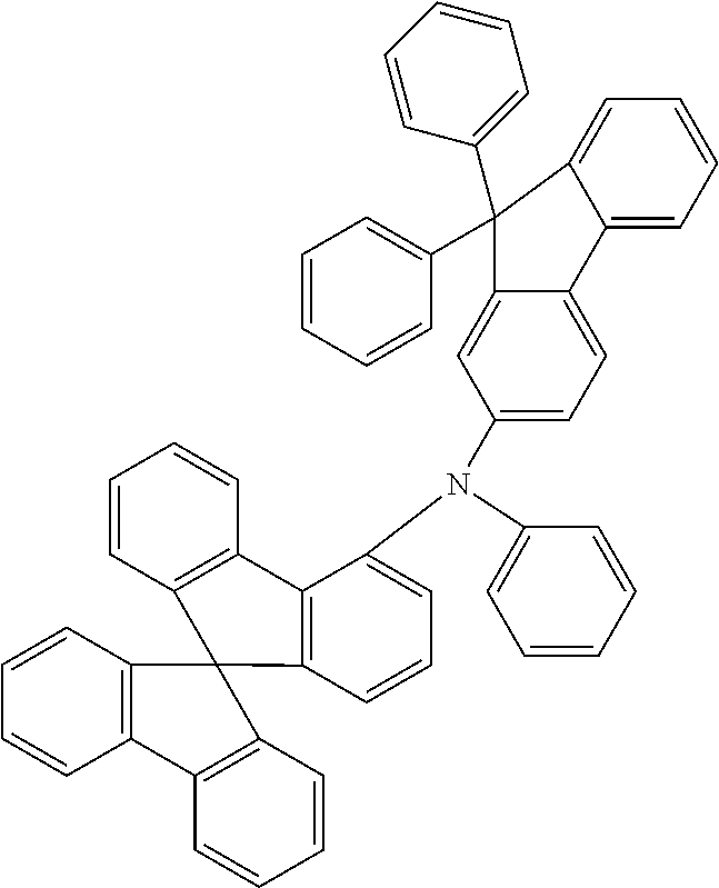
C1=CC=C(N(C2=CC=CC3=C2C2=C(C=CC=C2)C32C3=C(C=CC=C3)C3=C2C=CC=C3)C2=CC=C3C(=C2)C(C2=CC=CC=C2)(C2=CC=CC=C2)C2=CC=CC=C32)C=C1
